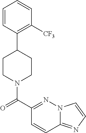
C1=CC(C2CCN(C(=O)C3=NN4C(=NC=C4)C=C3)CC2)=C([CF3])C=C1
